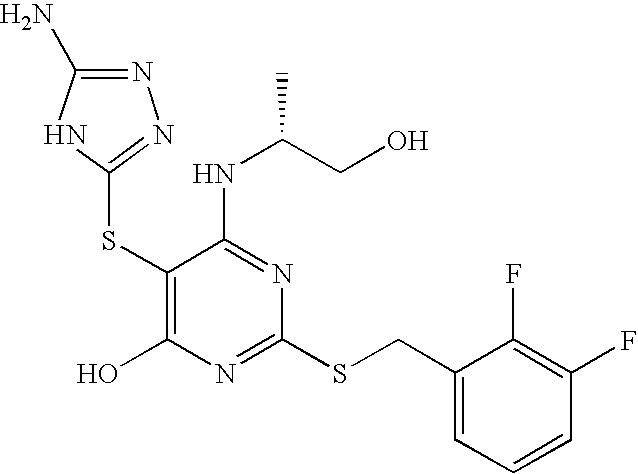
C1(SC2=NN=C(N)N2)=C(O)N=C(SCC2=CC=CC(F)=C2F)N=C1NC(CO)C
